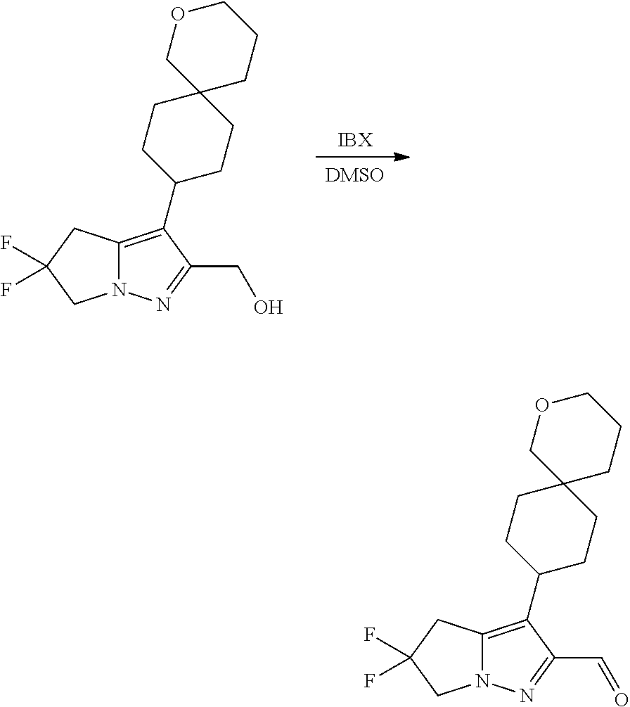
[IBX].[DMSO].C12=C(C3CCC4(CC3)CCCOC4)C(CO)=NN1CC(F)(F)C2.C12=C(C3CCC4(CC3)CCCOC4)C(C=O)=NN1CC(F)(F)C2
